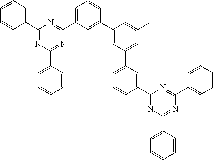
C1(C2=NC(C3=CC=CC=C3)=NC(C3=CC=CC(C4=CC(C5=CC=CC(C6=NC(C7=CC=CC=C7)=NC(C7=CC=CC=C7)=N6)=C5)=CC(Cl)=C4)=C3)=N2)=CC=CC=C1
